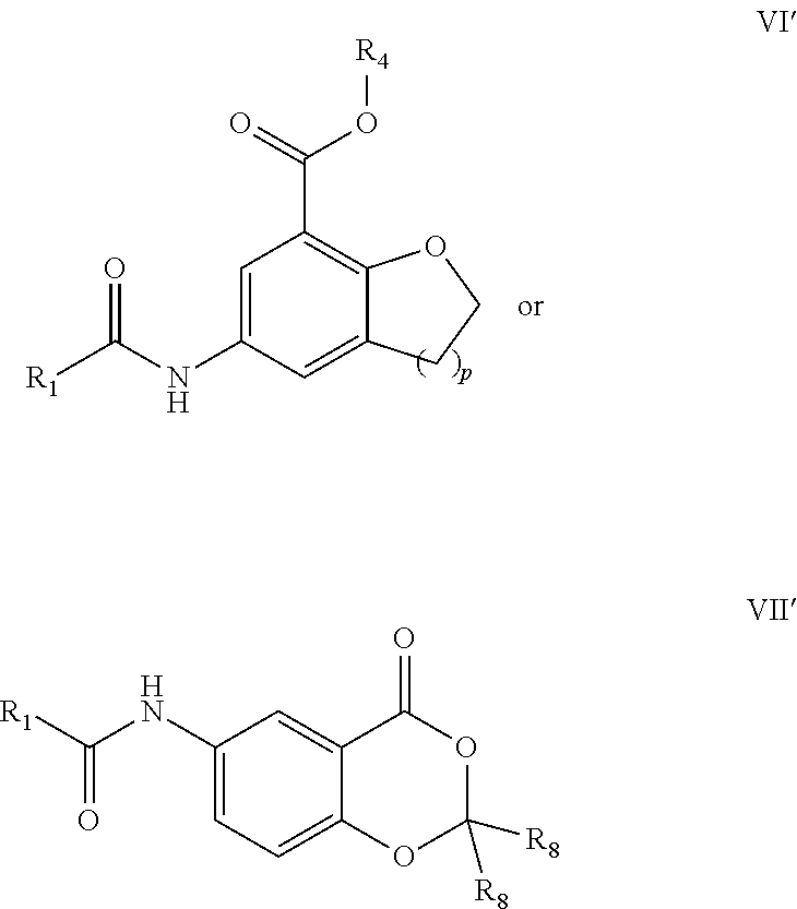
C1=C(NC([R1])=O)C=C2C(=C1C(O[R4])=O)OCC2.C1(NC([R1])=O)=CC=C2C(=C1)C(=O)OC([R8])([R8])O2
